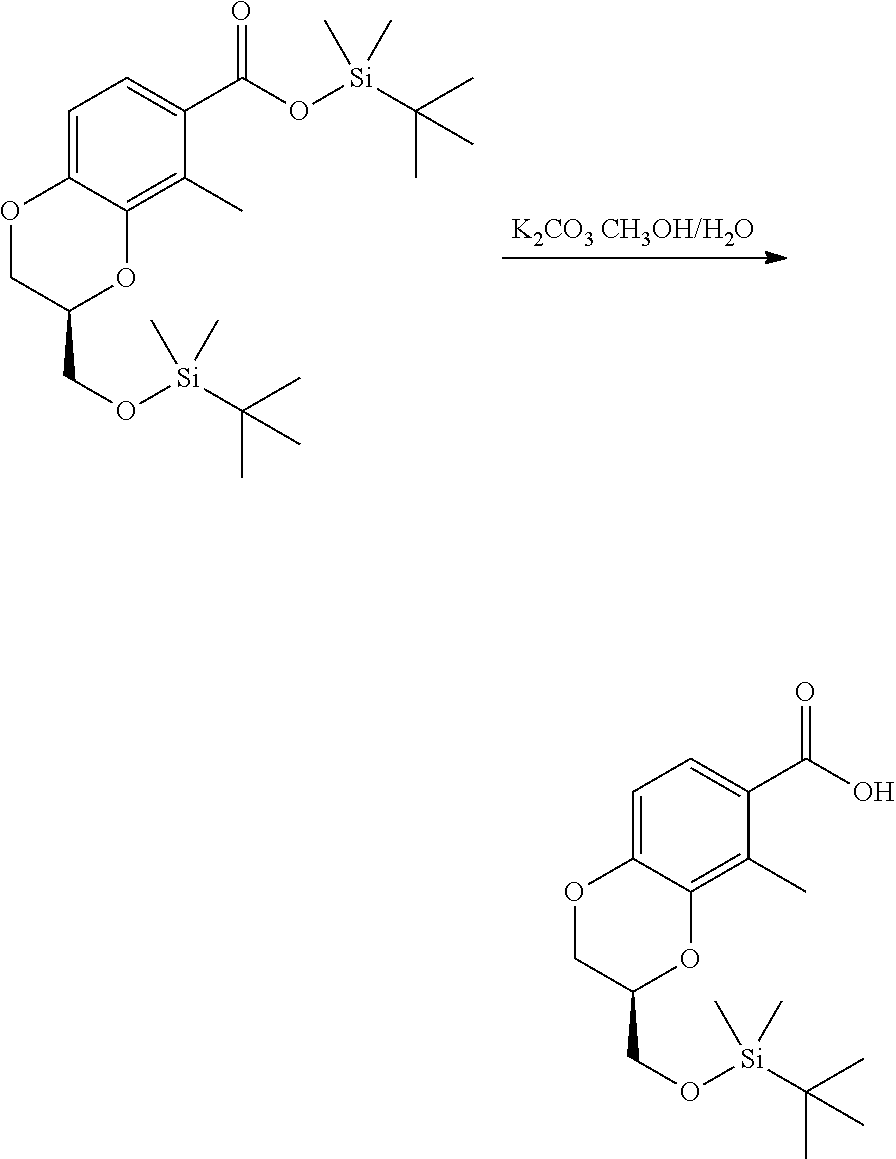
C1=C2C(=C(C)C(C(O[Si](C(C)(C)C)(C)C)=O)=C1)OC(CO[Si](C(C)(C)C)(C)C)CO2.C1=C2C(=C(C)C(C(O)=O)=C1)OC(CO[Si](C(C)(C)C)(C)C)CO2
